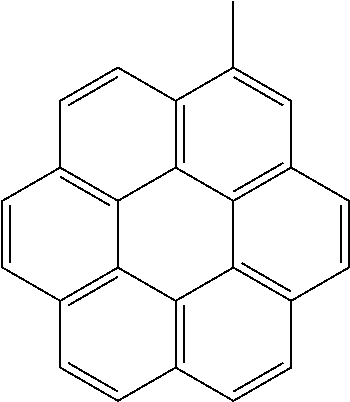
C1=CC2=C3C4=C1C=CC1=C4C4=C(C=C1)C=CC1=C4C3=C(C=C1)C=C2C
